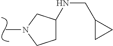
CN1CC(NCC2CC2)CC1
